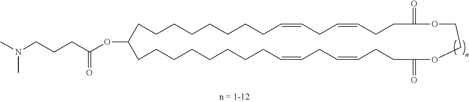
CN(CCCC(OC1CCCCCCCCC=CCC=CCCC(=O)OCCOC(=O)CCC=CCC=CCCCCCCCC1)=O)C
